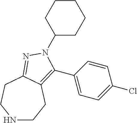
C1(N2C(C3=CC=C(Cl)C=C3)=C3CCNCCC3=N2)CCCCC1
